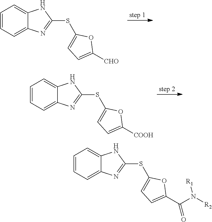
C1=CC=C2C(=C1)NC(SC1=CC=C([CHO])O1)=N2.C1=CC=C2C(=C1)NC(SC1=CC=C([COOH])O1)=N2.C1=CC=C2C(=C1)NC(SC1=CC=C(C(N([R2])[R1])=O)O1)=N2
